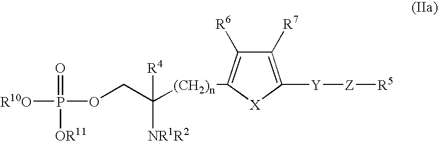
C1([R7])=C([Y][Z][R5])[X]C([(CH2)n]C(COP([R10O])(=O)[OR11])([R4])[NR1R2])=C1[R6]
